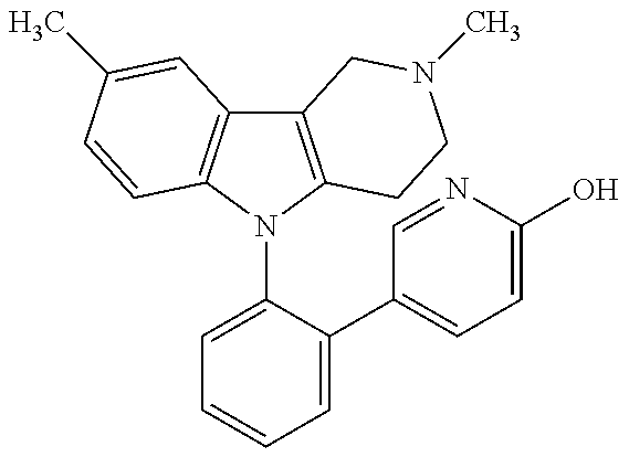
C12=C(N(C3=CC=CC=C3C3=CC=C(O)N=C3)C3=C1C=C(C)C=C3)CCN(C)C2
